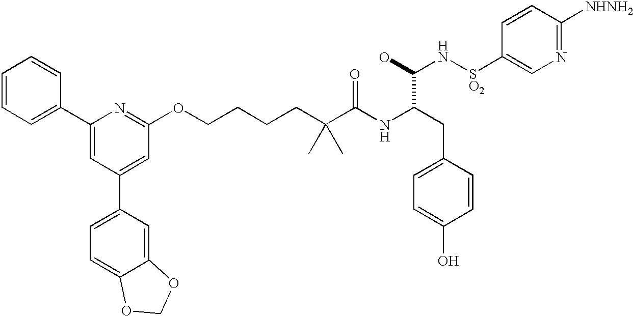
C1=CC=C(C2=CC(C3=CC=C4C(=C3)OCO4)=CC(OCCCCC(C(NC(CC3=CC=C(O)C=C3)C(O)N[SO2]C3=CN=C([NHNH2])C=C3)=O)(C)C)=N2)C=C1
